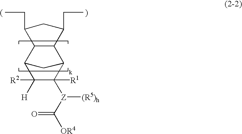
C1(CC)C2C(C(CC)C1)C1C([Z](C(=O)[OR4])[(R5)h])([R1])C([H])([R2])C2C1
